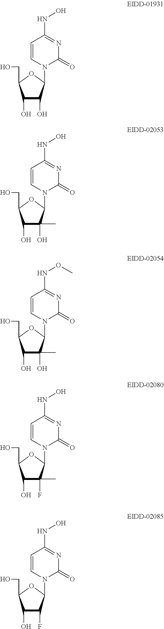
C1=CN(C2C(O)C(O)C(CO)O2)C(=O)N=C1NO.C1=CN(C2C(O)(C)C(O)C(CO)O2)C(=O)N=C1NO.C1=CN(C2C(O)(C)C(O)C(CO)O2)C(=O)N=C1NOC.C1=CN(C2C(F)(C)C(O)C(CO)O2)C(=O)N=C1NO.C1=CN(C2C(F)C(O)C(CO)O2)C(=O)N=C1NO
